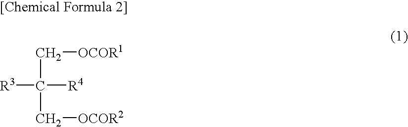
C(C(C[OCOR2])([R4])[R3])[OCOR1]
